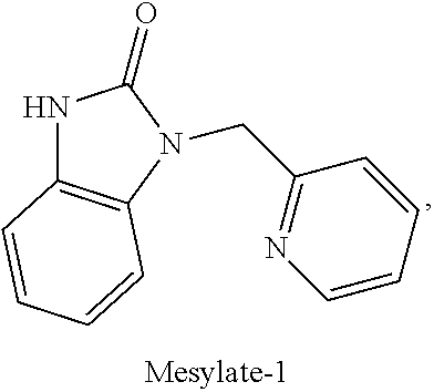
N1C2=C(N(CC3=NC=CC=C3)C1=O)C=CC=C2
